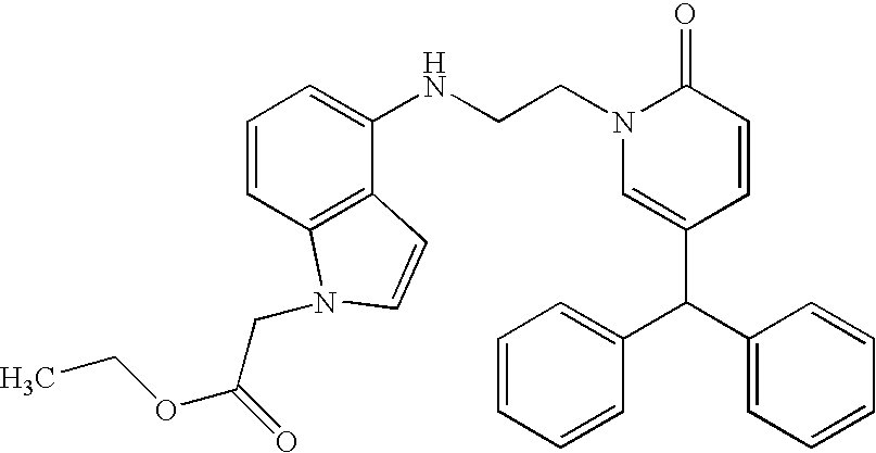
N(CCN1C=C(C(C2=CC=CC=C2)C2=CC=CC=C2)C=CC1=O)C1=CC=CC2=C1C=CN2CC(OCC)=O
